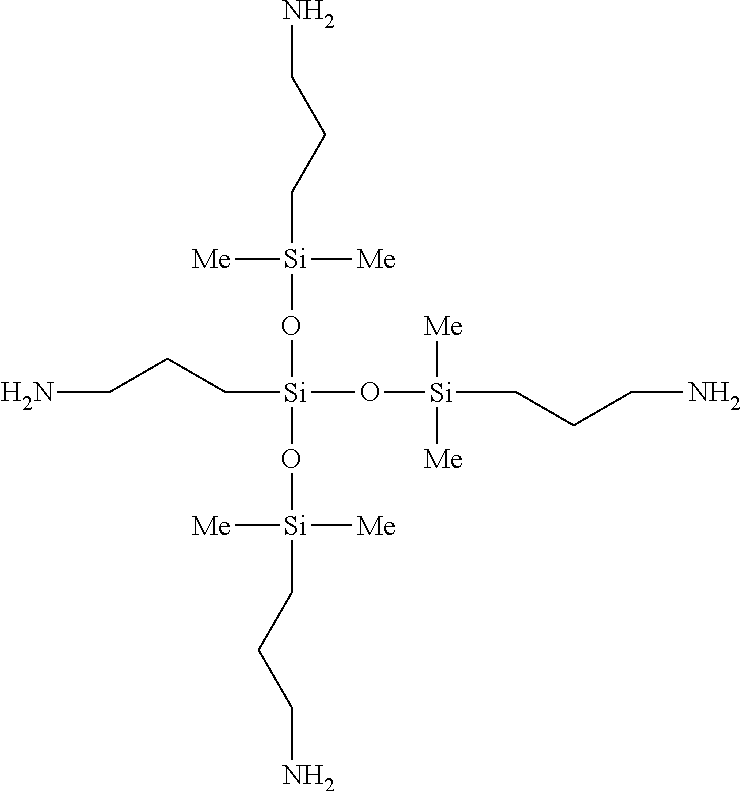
NCCC[Si](O[Si]([Me])([Me])CCCN)(O[Si]([Me])([Me])CCCN)O[Si](CCCN)([Me])[Me]
